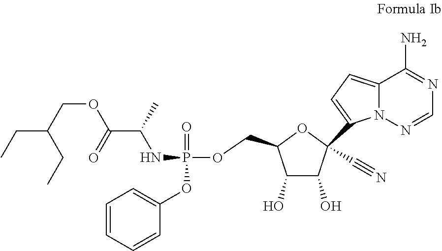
C1(O)C(O)C(C2=CC=C3N2N=CN=C3N)(C#N)OC1COP(NC(C)C(OCC(CC)CC)=O)(=O)OC1=CC=CC=C1
